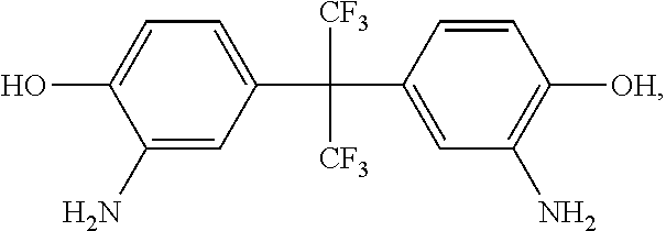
C1(N)=CC(C([CF3])([CF3])C2=CC(N)=C([OH])C=C2)=CC=C1O
